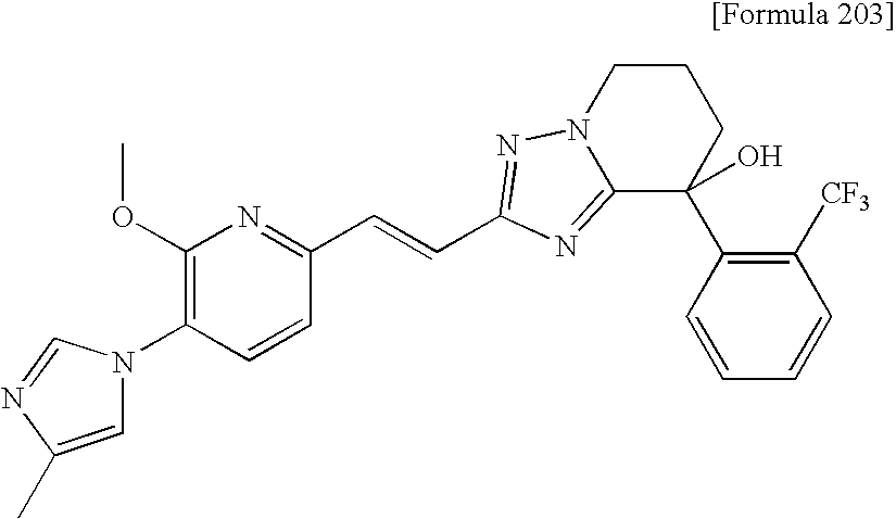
N1(C2=C(OC)N=C(C=CC3=NN4CCCC(C5=C([CF3])C=CC=C5)(O)C4=N3)C=C2)C=C(C)N=C1
